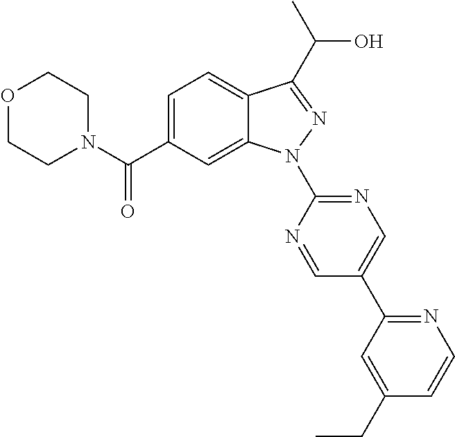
C12=CC=C(C(N3CCOCC3)=O)C=C1N(C1=NC=C(C3=NC=CC(CC)=C3)C=N1)N=C2C(C)O
